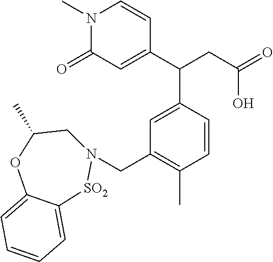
C1(=O)C=C(C(CC(=O)O)C2=CC(CN3CC(C)OC4=CC=CC=C4[SO2]3)=C(C)C=C2)C=CN1C
